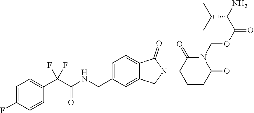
C1=C(CNC(C(C2=CC=C(F)C=C2)(F)F)=O)C=C2C(=C1)C(=O)N(C1C(=O)N(COC(C(C(C)C)N)=O)C(=O)CC1)C2
